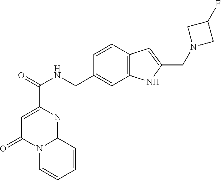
C1=C(C(=O)NCC2=CC3=C(C=C2)C=C(CN2CC(F)C2)N3)N=C2N(C1=O)C=CC=C2
